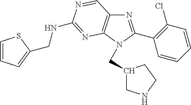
N1=C(C2=C(Cl)C=CC=C2)N(CC2CNCC2)C2=C1C=NC(NCC1=CC=CS1)=N2
